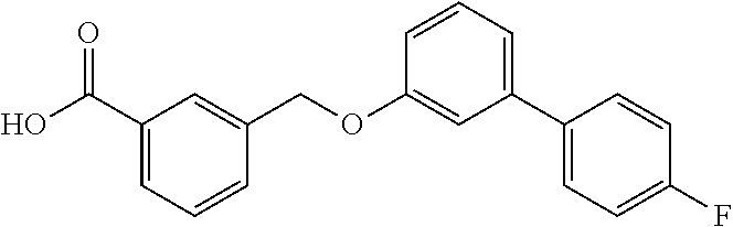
OC(C1=CC=CC(COC2=CC(C3=CC=C(F)C=C3)=CC=C2)=C1)=O
